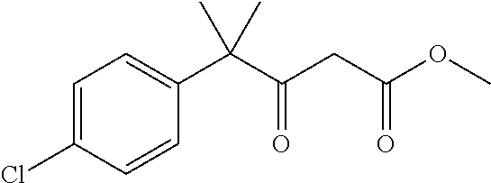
C1=C(Cl)C=CC(C(C(CC(OC)=O)=O)(C)C)=C1
